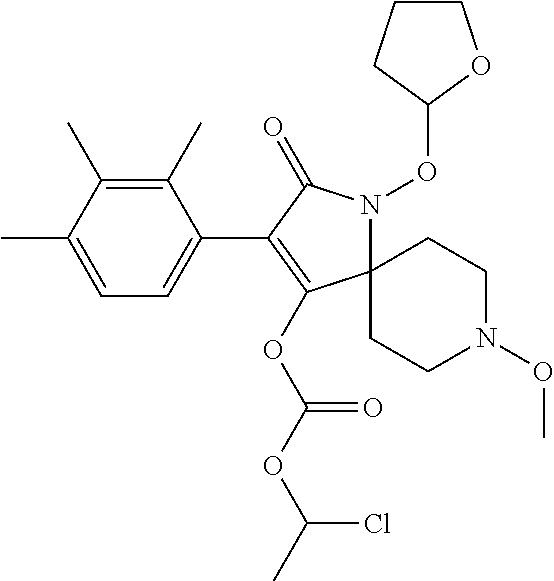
C12(N(OC3CCCO3)C(=O)C(C3=CC=C(C)C(C)=C3C)=C1OC(OC(C)Cl)=O)CCN(OC)CC2
